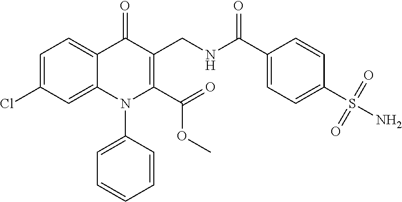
C1=C(Cl)C=C2C(=C1)C(=O)C(CNC(C1=CC=C(S(N)(=O)=O)C=C1)=O)=C(C(=O)OC)N2C1=CC=CC=C1
